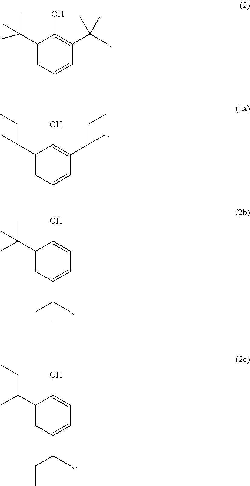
C1(C(C)(C)C)=CC=CC(C(C)(C)C)=C1O.C1(C(CC)C)=CC=CC(C(C)CC)=C1O.C1(C(C)(C)C)=CC(C(C)(C)C)=CC=C1O.C1(C(C)CC)=CC(C(C)CC)=CC=C1O
